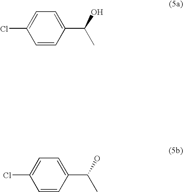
C1=CC(C(O)C)=CC=C1Cl.C1=CC(C(O)C)=CC=C1Cl
